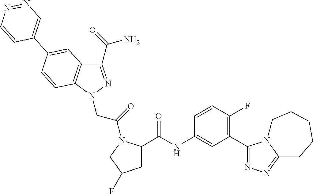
C1(C(N)=O)=NN(CC(=O)N2C(C(NC3=CC(C4=NN=C5N4CCCCC5)=C(F)C=C3)=O)CC(F)C2)C2=C1C=C(C1=CN=NC=C1)C=C2
